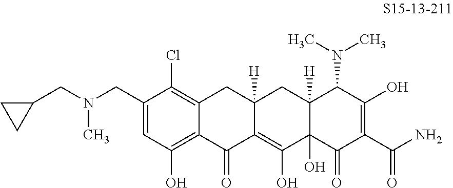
C1(CN(CC2CC2)C)=CC(O)=C2C(=C1Cl)CC1([H])C(=C(O)C3(O)C([H])(C1)C(N(C)C)C(O)=C(C(N)=O)C3=O)C2=O
